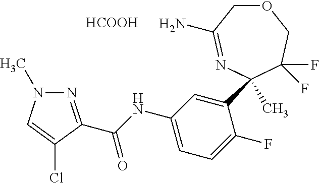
[HCOOH].O1CC(N)=NC(C2=CC(NC(=O)C3=NN(C)C=C3Cl)=CC=C2F)(C)C(F)(F)C1
